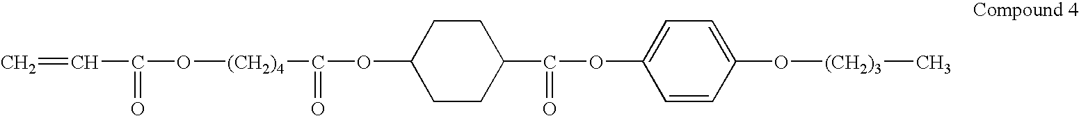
C=CC(O[(CH2)4]C(OC1CCC(C(OC2=CC=C(O[(CH2)3]C)C=C2)=O)CC1)=O)=O
